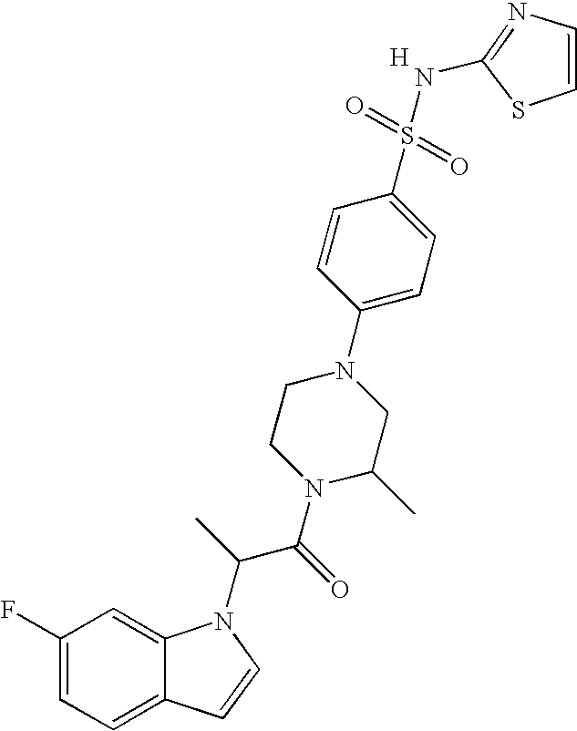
[H].C1(F)=CC=C2C(=C1)N(C(C(N1C(C)CN(C3=CC=C(S(=O)(=O)NC4=NC=CS4)C=C3)CC1)=O)C)C=C2
